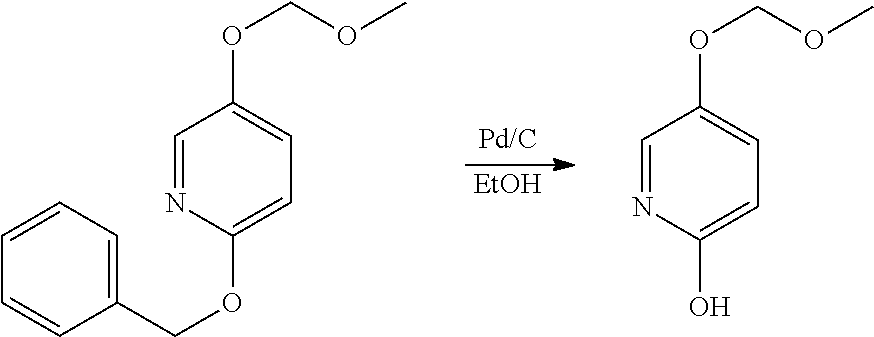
[EtOH].C1=CC(COC2=CC=C(OCOC)C=N2)=CC=C1.OC1=CC=C(OCOC)C=N1
